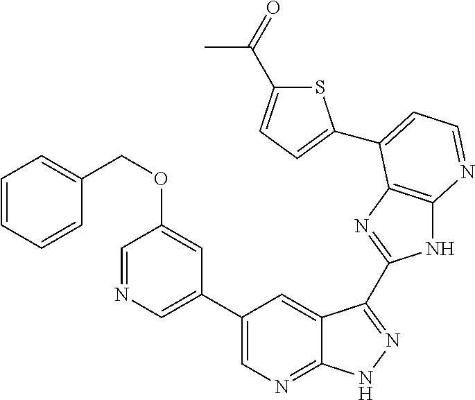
C1(C2=CN=CC(OCC3=CC=CC=C3)=C2)=CN=C2C(=C1)C(C1=NC3=C(N1)N=CC=C3C1=CC=C(C(=O)C)S1)=NN2
